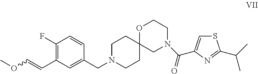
C(C1=C(F)C=CC(CN2CCC3(CC2)CN(C(=O)C2=CSC(C(C)C)=N2)CCO3)=C1)=COC
